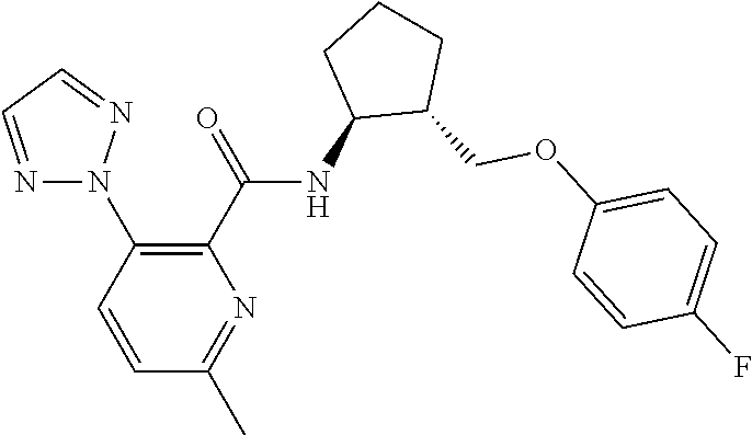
N1(C2=C(C(=O)NC3C(COC4=CC=C(F)C=C4)CCC3)N=C(C)C=C2)N=CC=N1
